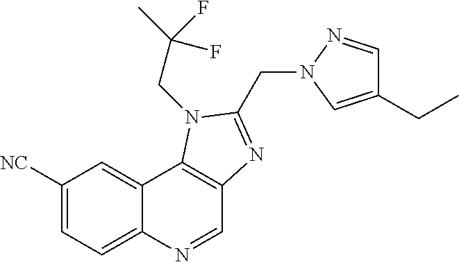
C1([NC])=CC=C2C(=C1)C1=C(C=N2)N=C(CN2N=CC(CC)=C2)N1CC(C)(F)F
